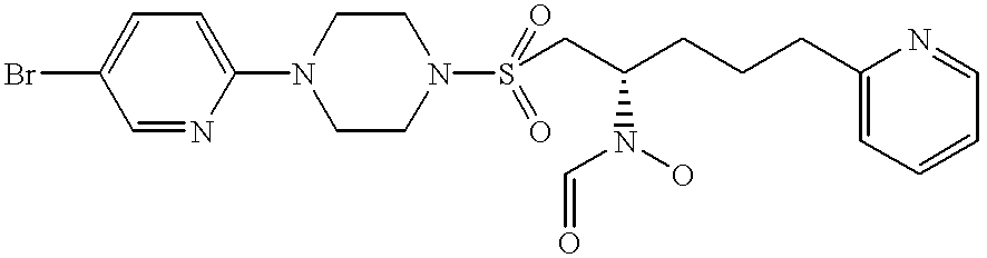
BrC1=CC=C(N2CCN(S(CC(CCCC3=CC=CC=N3)N(C=O)O)(=O)=O)CC2)N=C1
